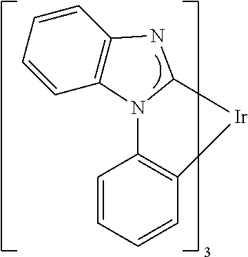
C1=CC2=C(C=C1)[Ir]C1N2C2=C(C=CC=C2)N1
